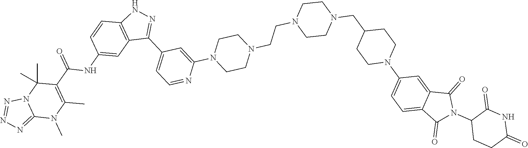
C12=NN=NN1C(C)(C)C(C(=O)NC1=CC3=C(C=C1)NN=C3C1=CC=NC(N3CCN(CCN4CCN(CC5CCN(C6=CC=C7C(=C6)C(=O)N(C6CCC(=O)NC6=O)C7=O)CC5)CC4)CC3)=C1)=C(C)N2C
